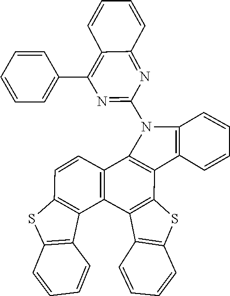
N1=C(N2C3=C(C4=C2C=CC=C4)C2=C(C4=C3C=CC3=C4C4=C(C=CC=C4)S3)C3=C(C=CC=C3)S2)N=C2C(=C1C1=CC=CC=C1)C=CC=C2
